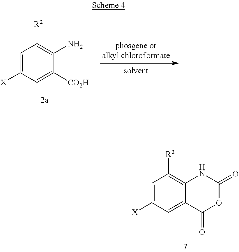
C1=C([X])C=C2C(=C1[R2])NC(=O)OC2=O.C1=C([X])C=C([CO2H])C(N)=C1[R2]
